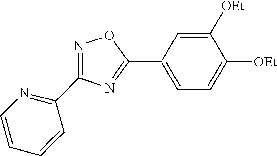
C1([OEt])=CC(C2=NC(C3=NC=CC=C3)=NO2)=CC=C1[OEt]
